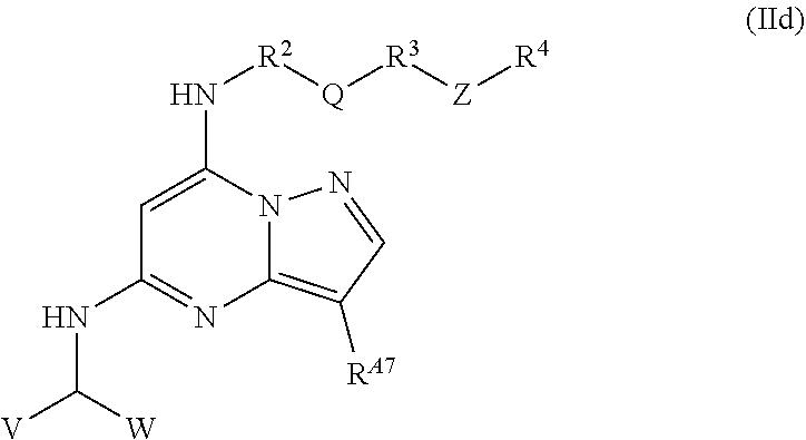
C12=C([RA7])C=NN1C(N[R2][Q][R3][Z][R4])=CC(NC([V])[W])=N2
